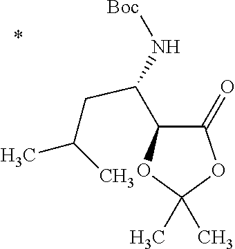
C1(=O)C(C(N[Boc])CC(C)C)OC(C)(C)O1
